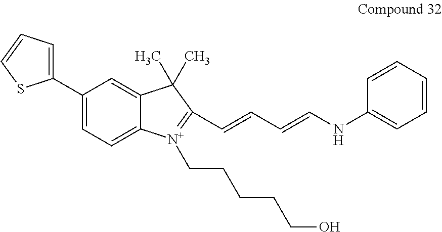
C1(C2=CC=CS2)=CC=C2C(=C1)C(C)(C)C(C=CC=CNC1=CC=CC=C1)=[N+]2CCCCCO
